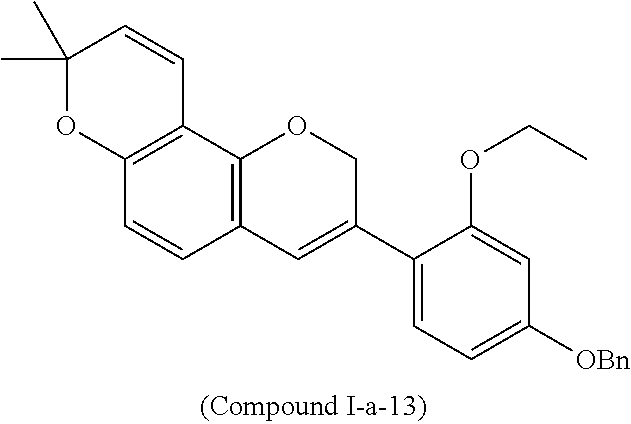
C12=C(C3=C(C=C1)C=C(C1=CC=C([OBn])C=C1OCC)CO3)C=CC(C)(C)O2
